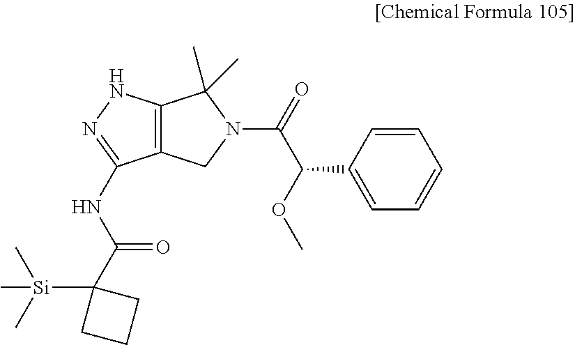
C12=C(NN=C1NC(C1([Si](C)(C)C)CCC1)=O)C(C)(C)N(C(C(C1=CC=CC=C1)OC)=O)C2
